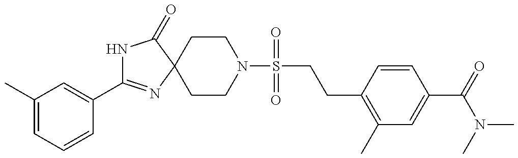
N1C(C2=CC(C)=CC=C2)=NC2(C1=O)CCN(S(CCC1=C(C)C=C(C(N(C)C)=O)C=C1)(=O)=O)CC2
